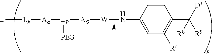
[L][Lb][Aa][LP]([PEG])[AO][W]NC1=CC([R])=C(C([D])([R9])[R8])C=C1
